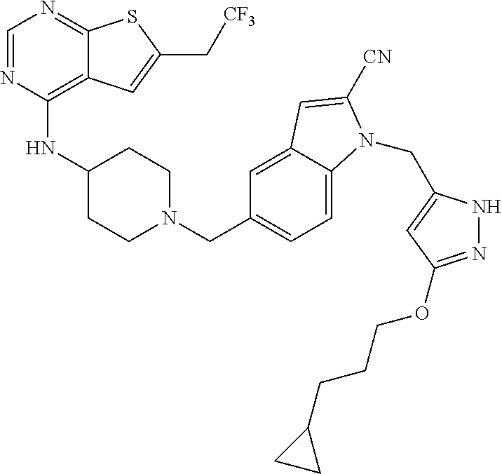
C1=NC(NC2CCN(CC3=CC=C4C(=C3)C=C([CN])N4CC3=CC(OCCCC4CC4)=NN3)CC2)=C2C(=N1)SC(C[CF3])=C2
